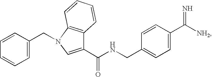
C1=C(CN2C3=C(C(C(NCC4=CC=C(C([NH2])=N)C=C4)=O)=C2)C=CC=C3)C=CC=C1
